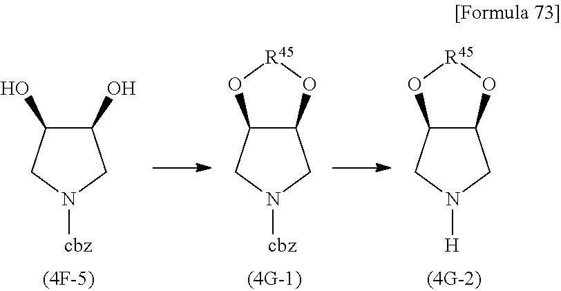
C1(O)C(O)CN([cbz])C1.C12C(CN([cbz])C1)O[R45]O2.C12C(CN([H])C1)O[R45]O2
